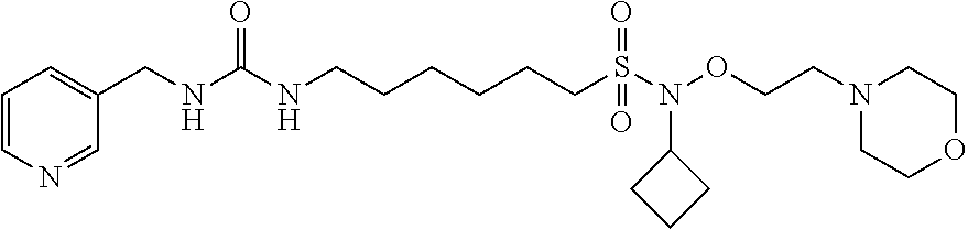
C1=CN=CC(CNC(NCCCCCCS(N(OCCN2CCOCC2)C2CCC2)(=O)=O)=O)=C1
